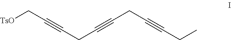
C(C#CCC#CCC)C#CC[TsO]
